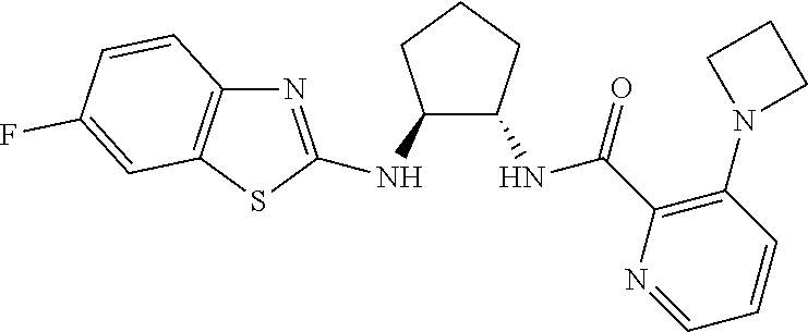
N1=C(NC2C(NC(C3=C(N4CCC4)C=CC=N3)=O)CCC2)SC2=C1C=CC(F)=C2
